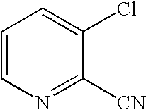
C1=CN=C([CN])C(Cl)=C1
